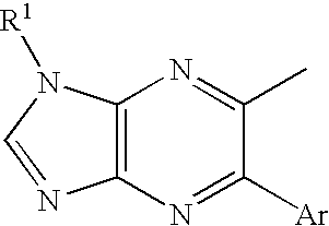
C12=C(N=C([Ar])C(C)=N1)N=CN2[R1]
